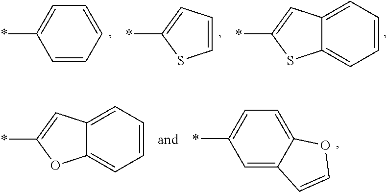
C1=CC=CC=C1*.C1=CC=C(*)S1.C12=CC=CC=C1C=C(*)S2.C12=CC=CC=C1C=C(*)O2.C1=C2C(=CC=C1*)OC=C2
